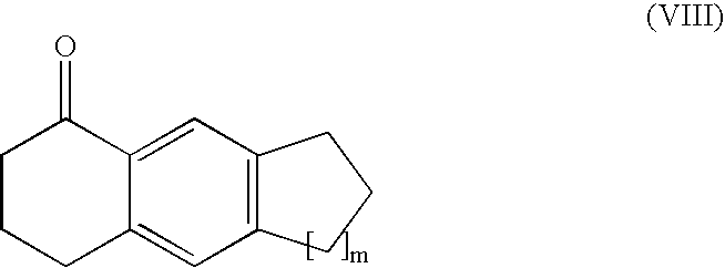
C1CCC2=CC3=C(C=C2C1=O)CCC3
